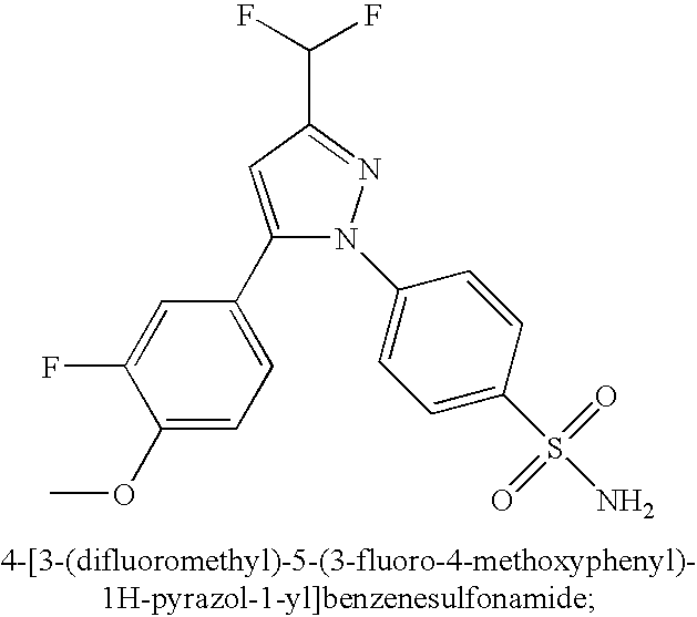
C1(C2=CC=C(OC)C(F)=C2)=CC(C(F)F)=NN1C1=CC=C(S(N)(=O)=O)C=C1
